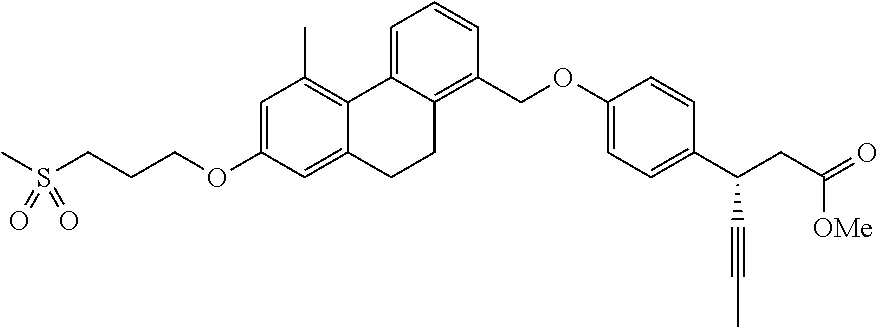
CS(CCCOC1=CC(C)=C2C(=C1)CCC1=C(COC3=CC=C(C(CC(=O)[OMe])C#CC)C=C3)C=CC=C12)(=O)=O
